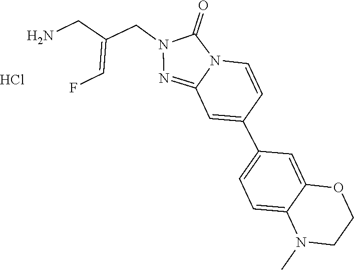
C1(C2=CC=C3C(=C2)OCCN3C)=CC2=NN(CC(=CF)CN)C(=O)N2C=C1.Cl
